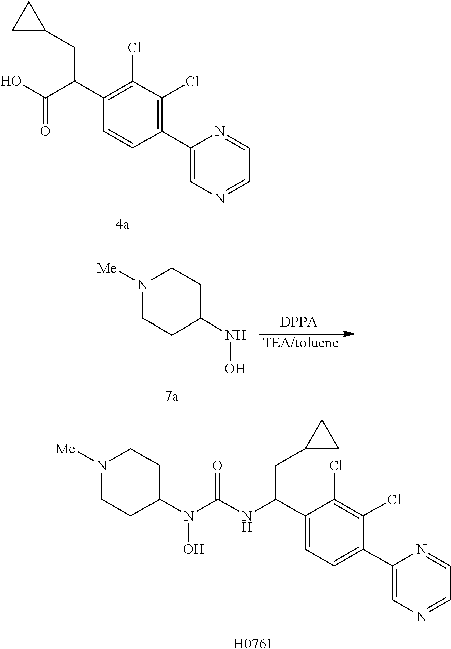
C1(C2=C(Cl)C(Cl)=C(C(C(O)=O)CC3CC3)C=C2)=CN=CC=N1.ONC1CCN([Me])CC1.ON(C1CCN([Me])CC1)C(NC(C1=CC=C(C2=CN=CC=N2)C(Cl)=C1Cl)CC1CC1)=O.[H0761]
